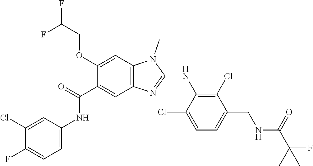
C1(OCC(F)F)=CC2=C(C=C1C(NC1=CC=C(F)C(Cl)=C1)=O)N=C(NC1=C(Cl)C(CNC(C(C)(F)C)=O)=CC=C1Cl)N2C
